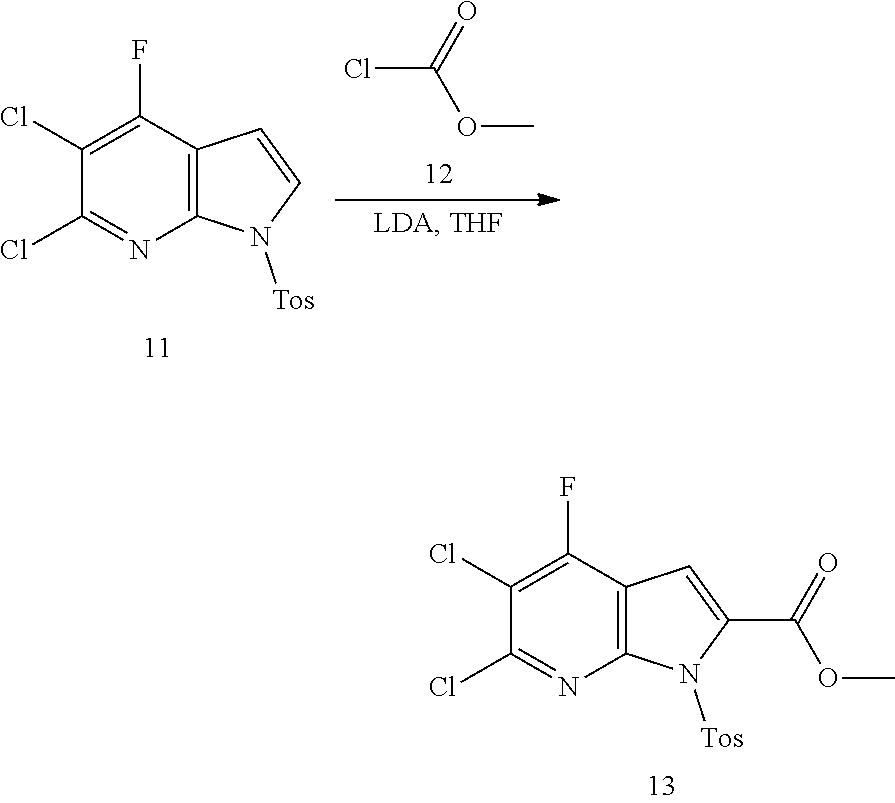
C1(Cl)=C(F)C2=C(N=C1Cl)N([Tos])C(C(=O)OC)=C2.C1(Cl)=C(F)C2=C(N=C1Cl)N([Tos])C=C2.ClC(=O)OC
